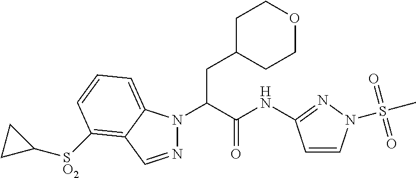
N1(C(C(NC2=NN(S(C)(=O)=O)C=C2)=O)CC2CCOCC2)N=CC2=C([SO2]C3CC3)C=CC=C12
